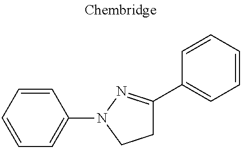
C1C(C2=CC=CC=C2)=NN(C2=CC=CC=C2)C1
